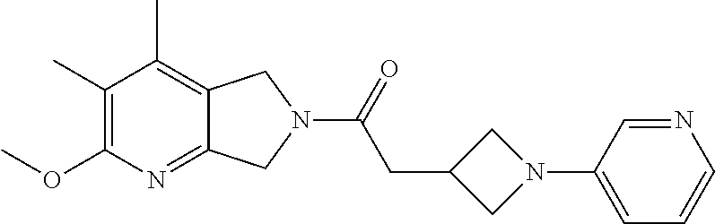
C1(C)=C(OC)N=C2C(=C1C)CN(C(=O)CC1CN(C3=CC=CN=C3)C1)C2
